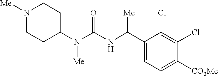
C1(N(C(NC(C2=CC=C([CO2Me])C(Cl)=C2Cl)[Me])=O)[Me])CCN([Me])CC1
